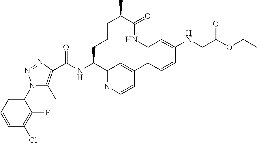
C12=NC=CC(=C1)C1=C(C=C(NCC(OCC)=O)C=C1)NC(=O)C(C)CCCC2NC(C1=C(C)N(C2=CC=CC(Cl)=C2F)N=N1)=O
